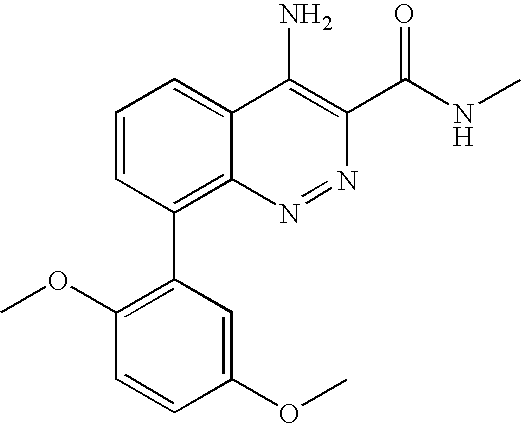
C1(OC)=CC(C2=C3C(=CC=C2)C(N)=C(C(NC)=O)N=N3)=C(OC)C=C1
